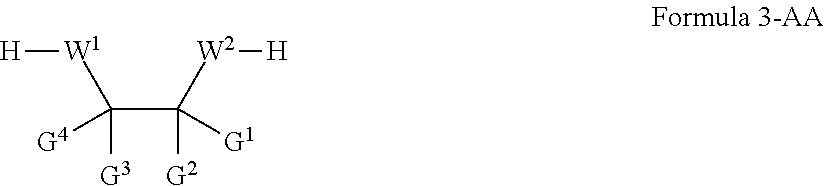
[H][W1]C(C([W2][H])([G2])[G1])([G3])[G4]
